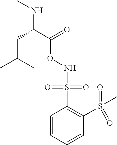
C1=CC=CC(S(=O)(C)=O)=C1S(=O)(=O)NOC(=O)C(CC(C)C)NC
